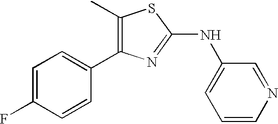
CC1=C(C2=CC=C(F)C=C2)N=C(NC2=CC=CN=C2)S1
